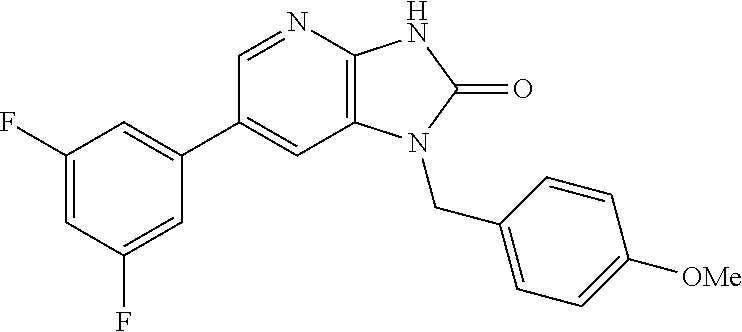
C1(C2=CC(F)=CC(F)=C2)=CC2=C(N=C1)NC(=O)N2CC1=CC=C([OMe])C=C1
